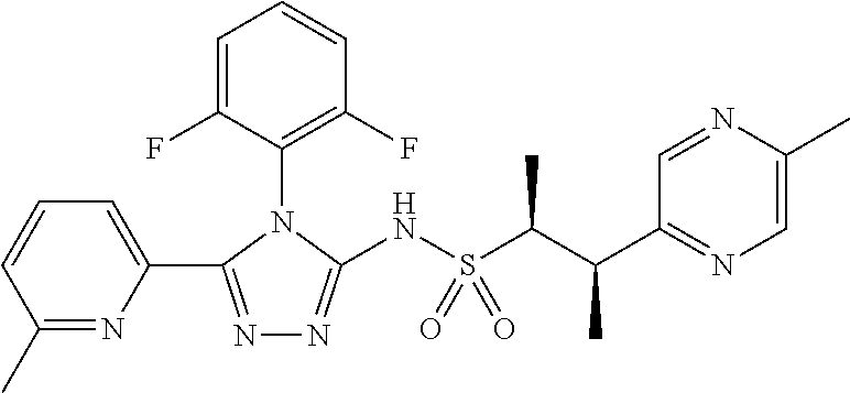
C1(C)=NC(C2=NN=C(NS(C(C(C3=NC=C(C)N=C3)C)C)(=O)=O)N2C2=C(F)C=CC=C2F)=CC=C1
